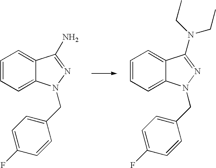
C1=CC=C2C(=C1)C(N(CC)CC)=NN2CC1=CC=C(F)C=C1.C1=CC=C2C(=C1)C(N)=NN2CC1=CC=C(F)C=C1
